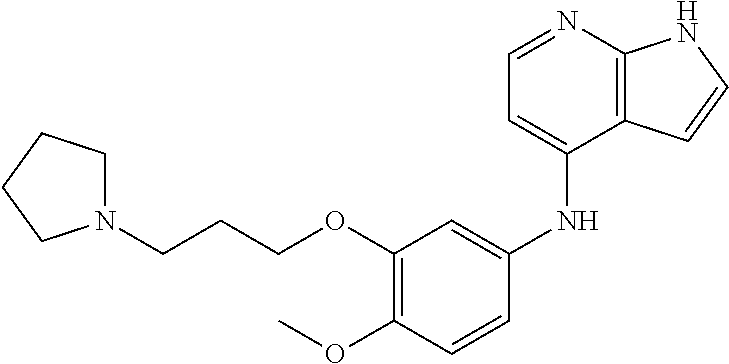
N1(CCCOC2=C(OC)C=CC(NC3=CC=NC4=C3C=CN4)=C2)CCCC1
